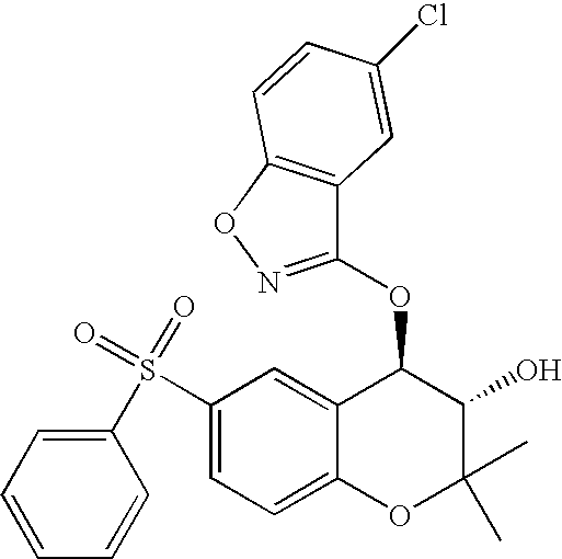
C1(OC2=NOC3=C2C=C(Cl)C=C3)C2=CC(S(=O)(=O)C3=CC=CC=C3)=CC=C2OC(C)(C)C1O
